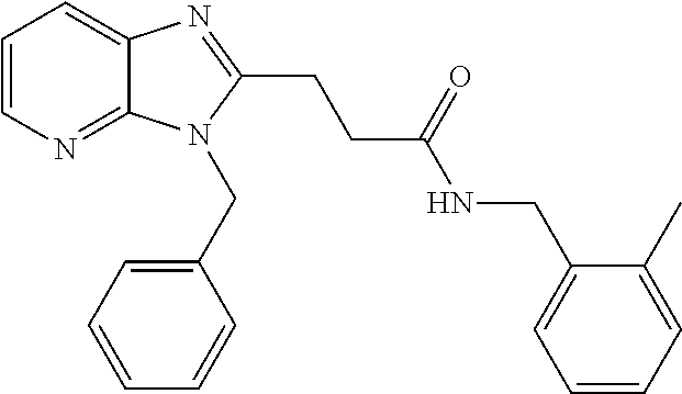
C1=CN=C2C(=C1)N=C(CCC(NCC1=CC=CC=C1C)=O)N2CC1=CC=CC=C1
